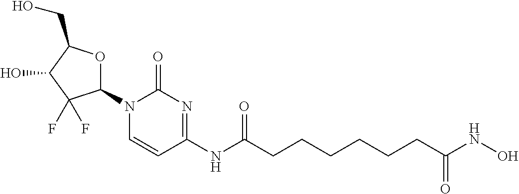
N1(C2OC(CO)C(O)C2(F)F)C=CC(NC(CCCCCCC(NO)=O)=O)=NC1=O
